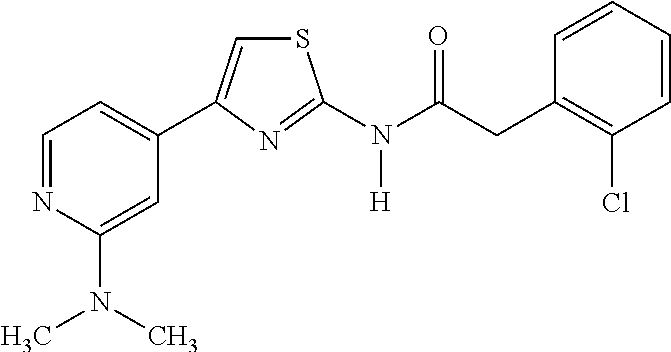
C1=NC(N(C)C)=CC(C2=CSC(N(C(CC3=C(Cl)C=CC=C3)=O)[H])=N2)=C1
